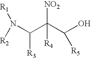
N(C(C(C(O)[R5])([NO2])[R4])[R3])([R1])[R2]
